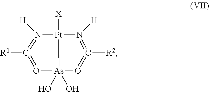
[X][Pt]12N([H])=C([R2])=O[As]1(O)(O)O=C([R1])=N2[H]
